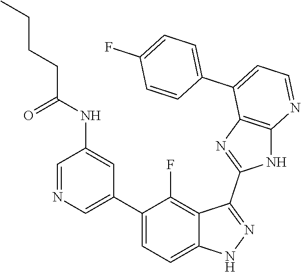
C1=NC=C(C2=CC=C3C(=C2F)C(C2=NC4=C(N2)N=CC=C4C2=CC=C(F)C=C2)=NN3)C=C1NC(CCCC)=O
